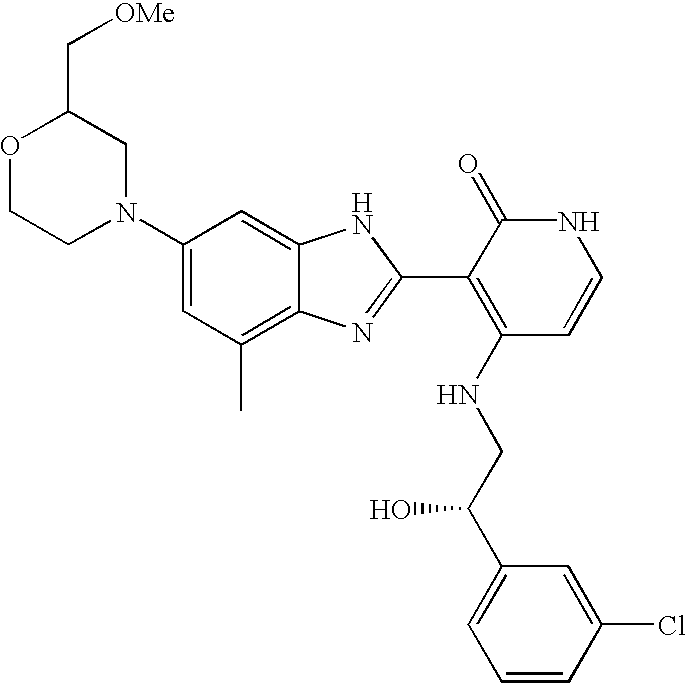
C1(N2CC(C[OMe])OCC2)=CC(C)=C2C(=C1)NC(C1=C(NCC(C3=CC=CC(Cl)=C3)O)C=CNC1=O)=N2
